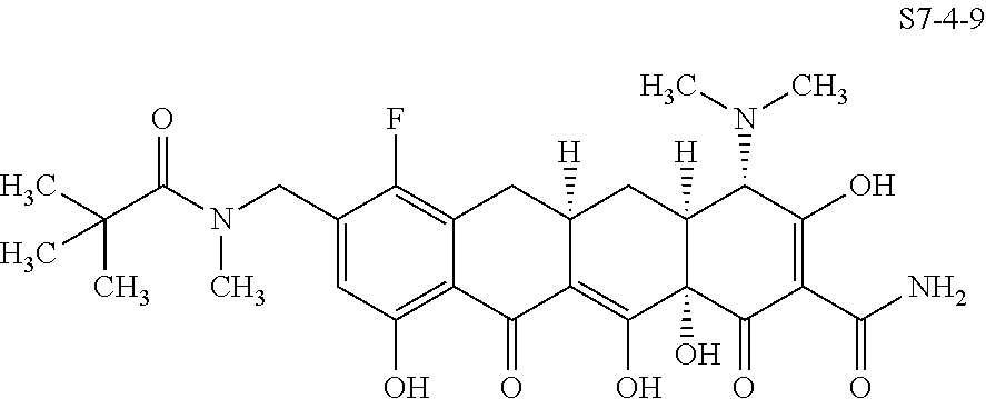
C1(CN(C(=O)C(C)(C)C)C)=CC(O)=C2C(=C1F)CC1([H])C(=C(O)C3(O)C([H])(C1)C(N(C)C)C(O)=C(C(N)=O)C3=O)C2=O
